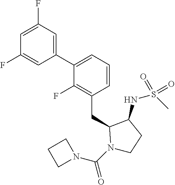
C1(C2=CC=CC(CC3N(C(N4CCC4)=O)CCC3NS(C)(=O)=O)=C2F)=CC(F)=CC(F)=C1
